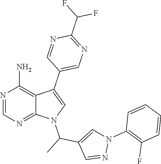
N1=CN=C2C(=C1N)C(C1=CN=C(C(F)F)N=C1)=CN2C(C1=CN(C2=C(F)C=CC=C2)N=C1)C
